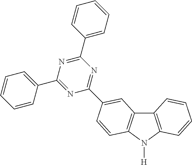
C12=C(N([H])C3=C1C=C(C1=NC(C4=CC=CC=C4)=NC(C4=CC=CC=C4)=N1)C=C3)C=CC=C2
